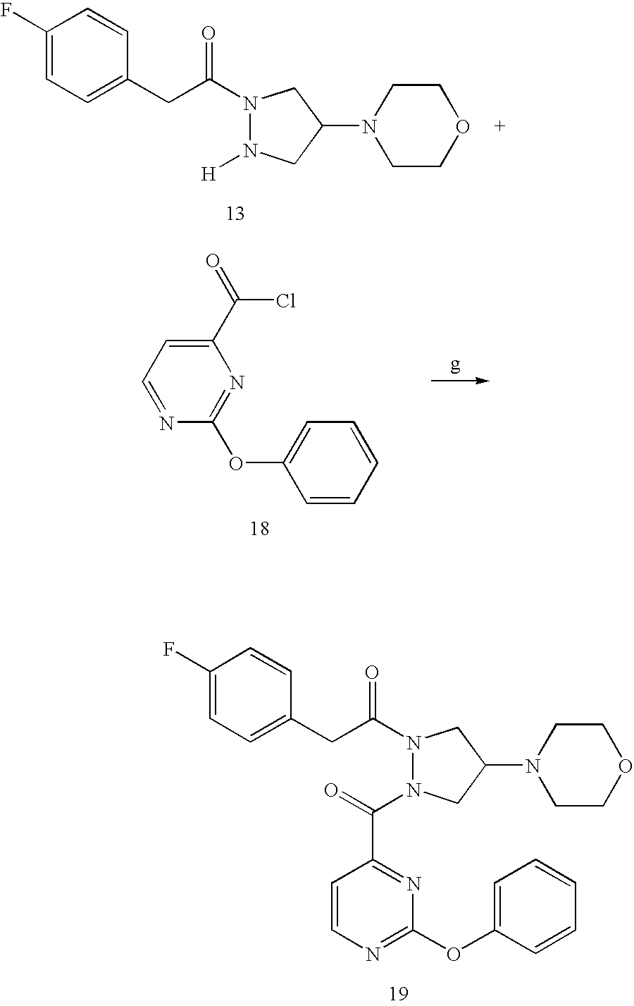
C1(F)=CC=C(CC(N2N([H])CC(N3CCOCC3)C2)=O)C=C1.C1(F)=CC=C(CC(N2N(C(=O)C3=NC(OC4=CC=CC=C4)=NC=C3)CC(N3CCOCC3)C2)=O)C=C1.C1(C(Cl)=O)=CC=NC(OC2=CC=CC=C2)=N1
